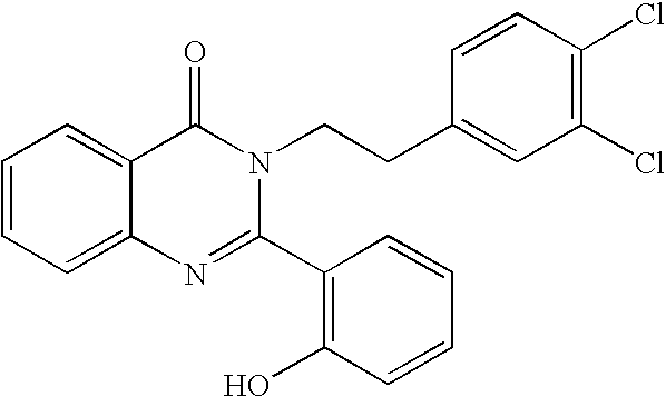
C1=CC=C2C(=C1)C(=O)N(CCC1=CC(Cl)=C(Cl)C=C1)C(C1=C(O)C=CC=C1)=N2
